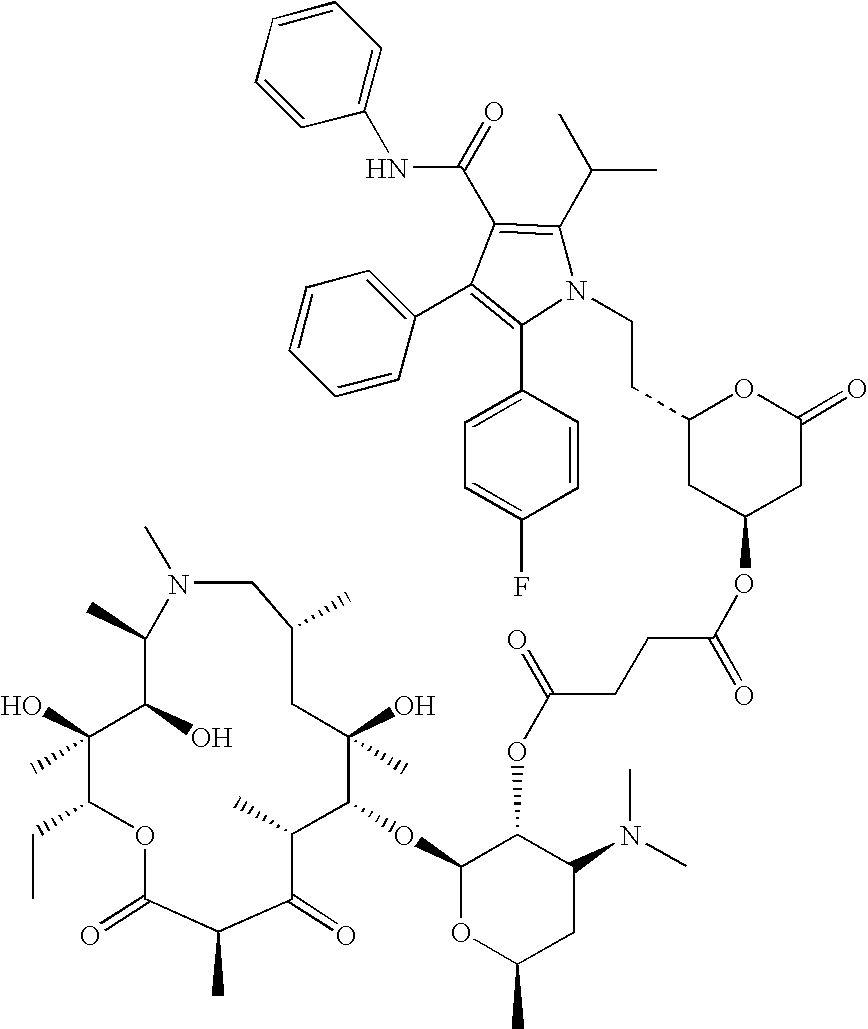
O1C(=O)C(C)C(=O)C(C)C(OC2OC(C)CC(N(C)C)C2OC(=O)CCC(OC2CC(=O)OC(CCN3C(C(C)C)=C(C(NC4=CC=CC=C4)=O)C(C4=CC=CC=C4)=C3C3=CC=C(F)C=C3)C2)=O)C(O)(C)CC(C)CN(C)C(C)C(O)C(O)(C)C1CC
